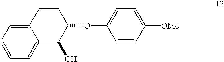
C12=CC=CC=C1C(O)C(OC1=CC=C([OMe])C=C1)C=C2
